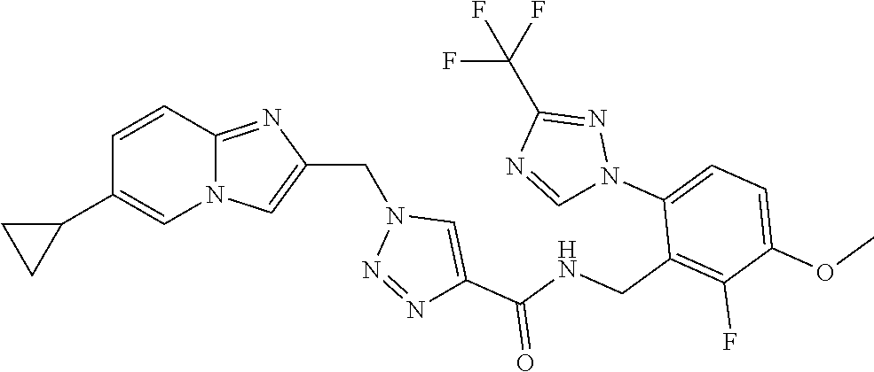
N12C(=NC(CN3N=NC(C(NCC4=C(F)C(OC)=CC=C4N4N=C(C(F)(F)F)N=C4)=O)=C3)=C1)C=CC(C1CC1)=C2
